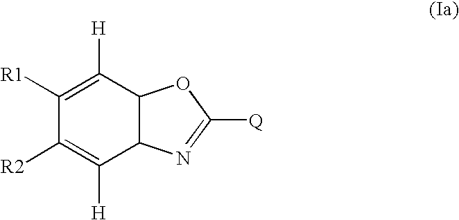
C1([R2])=C([H])C2C(C([H])=C1[R1])OC([Q])=N2
